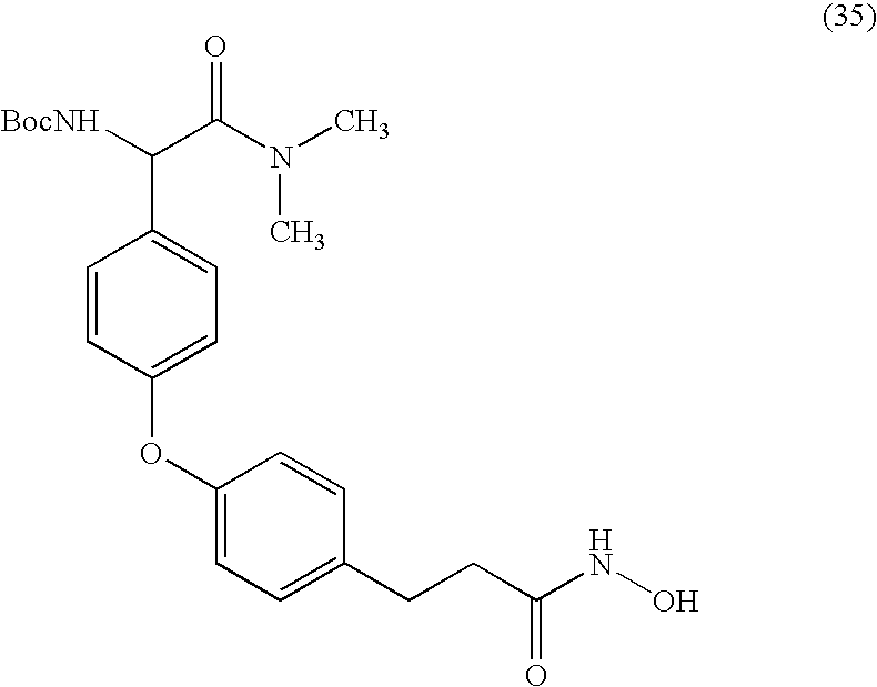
C(N(C)C)(C(C1=CC=C(OC2=CC=C(CCC(NO)=O)C=C2)C=C1)[BocNH])=O
